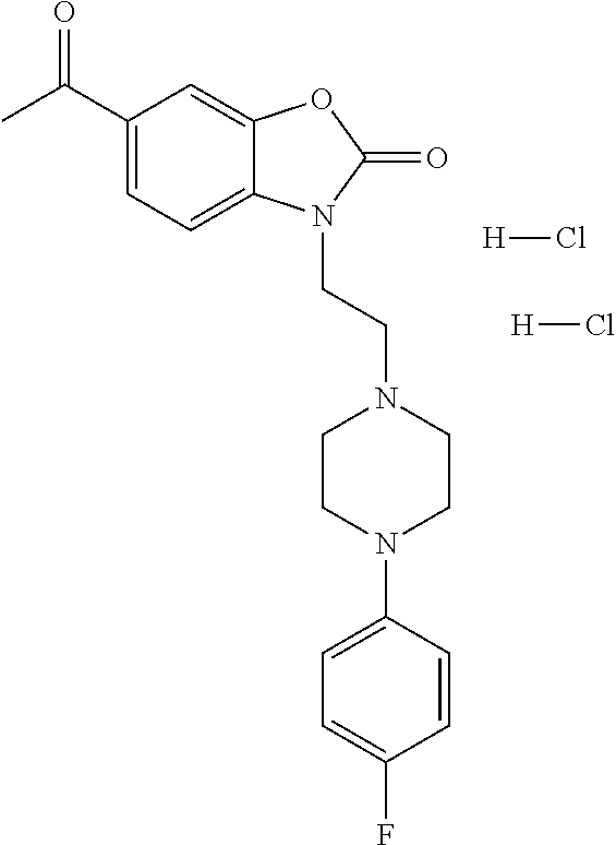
C1(C(C)=O)=CC=C2C(=C1)OC(=O)N2CCN1CCN(C2=CC=C(F)C=C2)CC1.[H]Cl.[H]Cl
